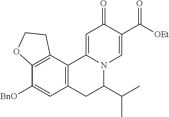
C12=C(C=C([BnO])C3=C1CCO3)CC(C(C)C)N1C2=CC(=O)C(C([OEt])=O)=C1
